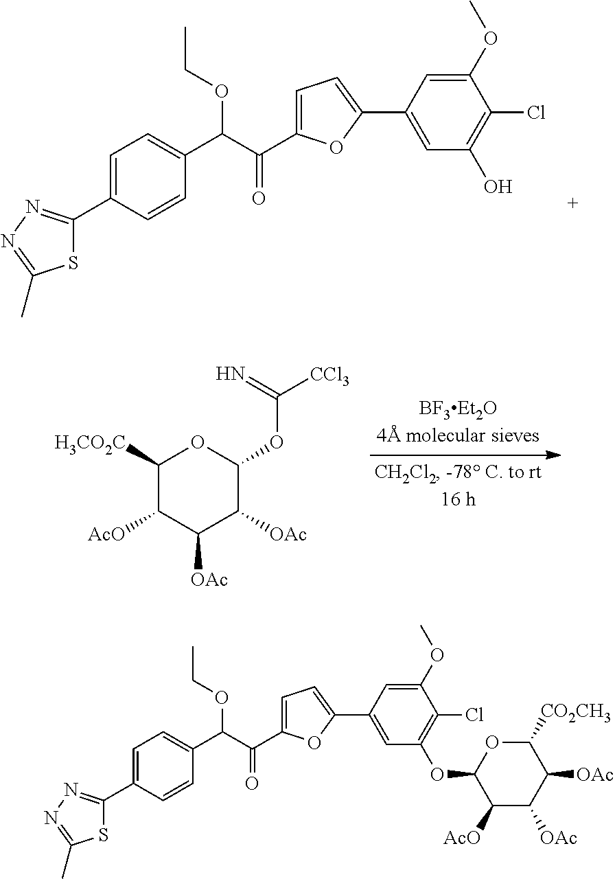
C1=C(C2=NN=C(C)S2)C=CC(C(C(C2=CC=C(C3=CC(O)=C(Cl)C(OC)=C3)O2)=O)OCC)=C1.C1([H3CO2C])C([AcO])C([OAc])C([OAc])C(OC([CCl3])=N)O1.C1=C(C2=NN=C(C)S2)C=CC(C(C(C2=CC=C(C3=CC(OC4C([AcO])C([OAc])C([OAc])C([CO2CH3])O4)=C(Cl)C(OC)=C3)O2)=O)OCC)=C1
